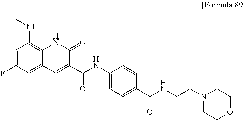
C1=C(F)C=C2C(=C1NC)NC(=O)C(C(NC1=CC=C(C(NCCN3CCOCC3)=O)C=C1)=O)=C2
